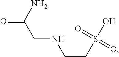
C(=O)(N)CNCCS(O)(=O)=O
